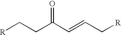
[R]CCC(C=CC[R])=O
